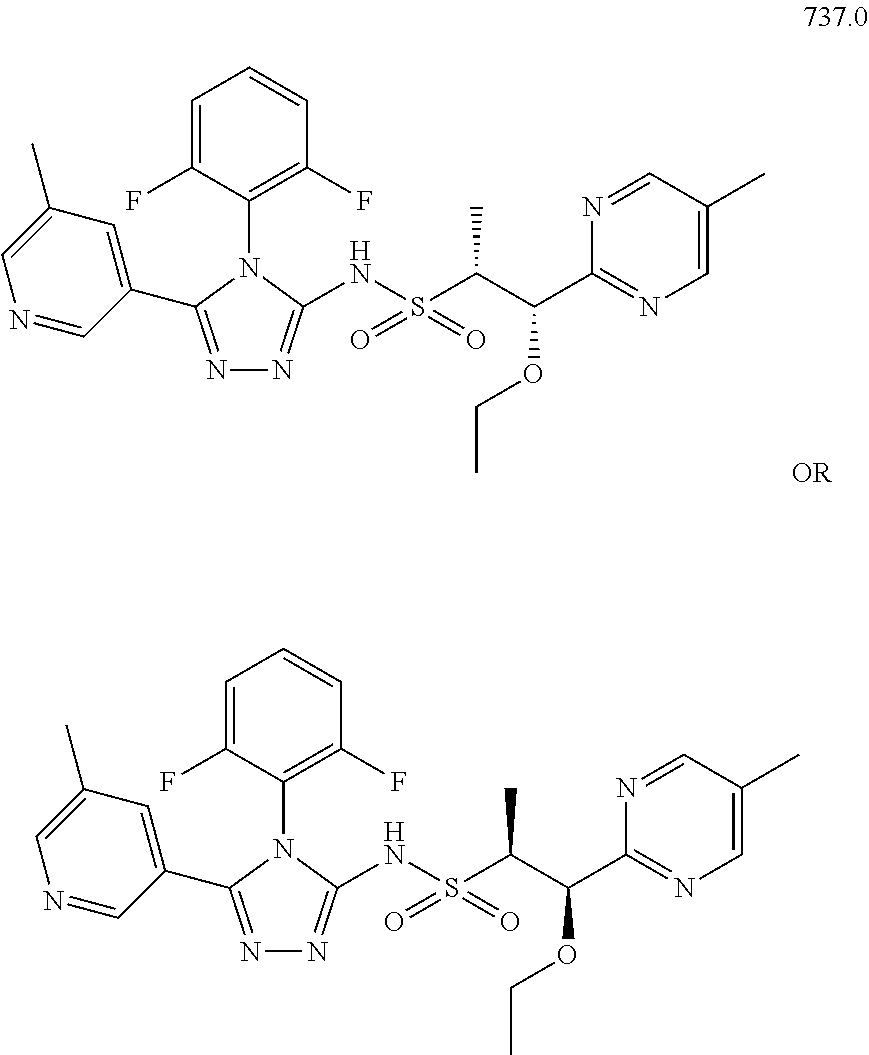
N1=C(C2=CC(C)=CN=C2)N(C2=C(F)C=CC=C2F)C(NS(C(C(C2=NC=C(C)C=N2)OCC)C)(=O)=O)=N1.N1=C(C2=CC(C)=CN=C2)N(C2=C(F)C=CC=C2F)C(NS(C(C(C2=NC=C(C)C=N2)OCC)C)(=O)=O)=N1.[OR]
